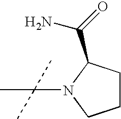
N1(C(C)(C)C)CCCC1C(=O)N
